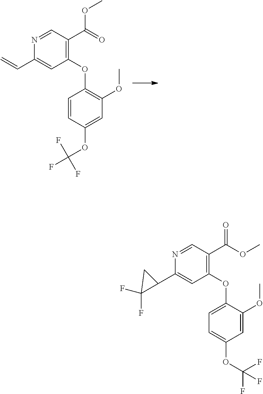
N1=CC(C(OC)=O)=C(OC2=C(OC)C=C(OC(F)(F)F)C=C2)C=C1C=C.N1=CC(C(=O)OC)=C(OC2=CC=C(OC(F)(F)F)C=C2OC)C=C1C1C(F)(F)C1
